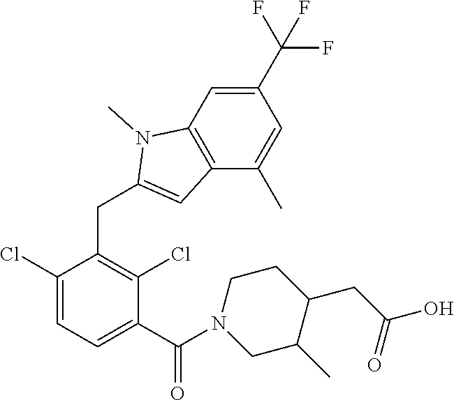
C1(Cl)=CC=C(C(=O)N2CC(C)C(CC(O)=O)CC2)C(Cl)=C1CC1=CC2=C(N1C)C=C(C(F)(F)F)C=C2C
